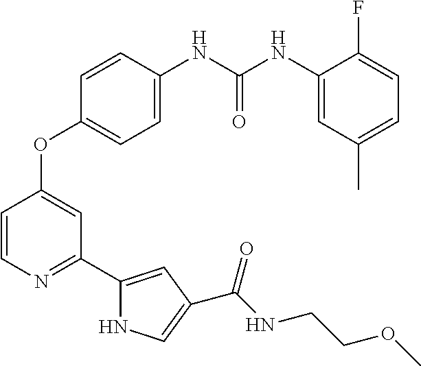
C1=CN=C(C2=CC(C(NCCOC)=O)=CN2)C=C1OC1=CC=C(NC(NC2=CC(C)=CC=C2F)=O)C=C1
